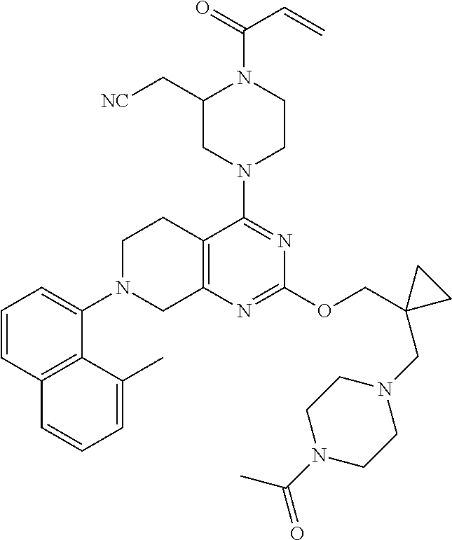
C1=CC2=C(C(N3CC4=C(CC3)C(N3CCN(C(=O)C=C)C(C[NC])C3)=NC(OCC3(CN5CCN(C(=O)C)CC5)CC3)=N4)=C1)C(C)=CC=C2
